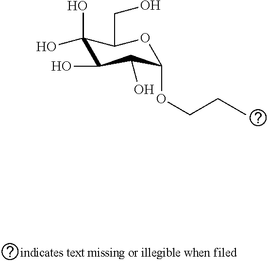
C1(O)(O)C(O)C(O)C(OCCC)OC1CO
